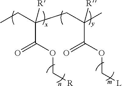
CCC(CC(C)([R])C(=O)OC[L])(C(=O)OC[R])[R]
